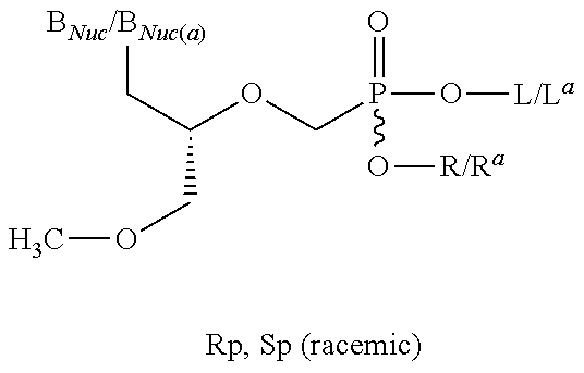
[BNuc/BNuc(a)]CC(COC)OCP(=O)(O[R/Ra])O[L/La]
